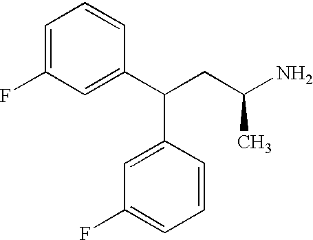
C1=C(F)C=C(C(C2=CC(F)=CC=C2)CC(N)C)C=C1
